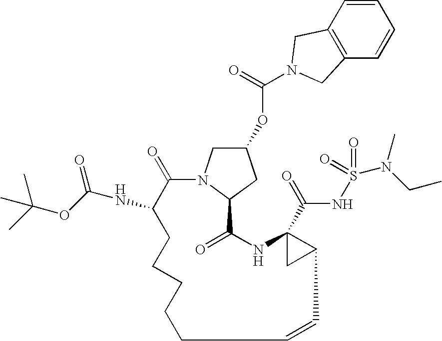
C1=CC2=C(C=C1)CN(C(=O)OC1CN3C(C1)C(=O)NC1(C(=O)NS(=O)(=O)N(CC)C)CC1C=CCCCCCC(NC(=O)OC(C)(C)C)C3=O)C2
